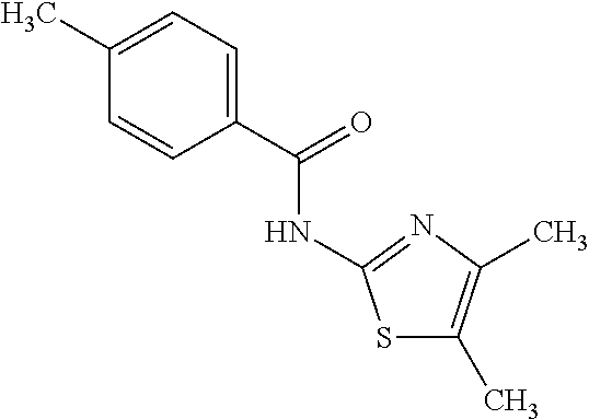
C1(C(=O)NC2=NC(C)=C(C)S2)=CC=C(C)C=C1
